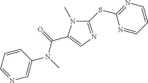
C1(SC2=NC=CC=N2)=NC=C(C(=O)N(C)C2=CN=CC=C2)N1C
